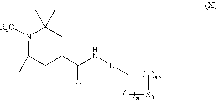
C1(C)(C)N([RcO])C(C)(C)CC(C(N[L]C2C[X3]C2)=O)C1
